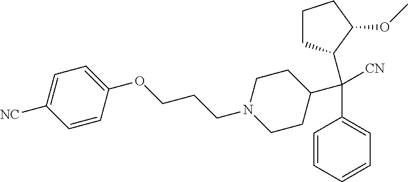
C(C1=CC=CC=C1)(C1CCN(CCCOC2=CC=C([NC])C=C2)CC1)(C1CCCC1OC)[CN]
